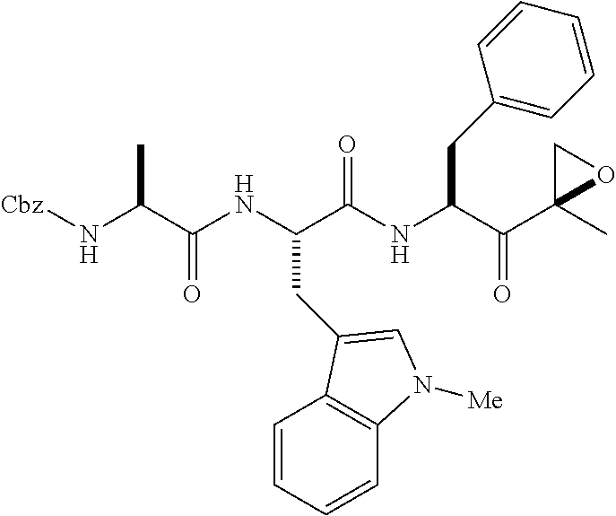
N(C(C(NC(C(NC(C(C1(C)OC1)=O)CC1=CC=CC=C1)=O)CC1=CN([Me])C2=C1C=CC=C2)=O)C)[Cbz]
